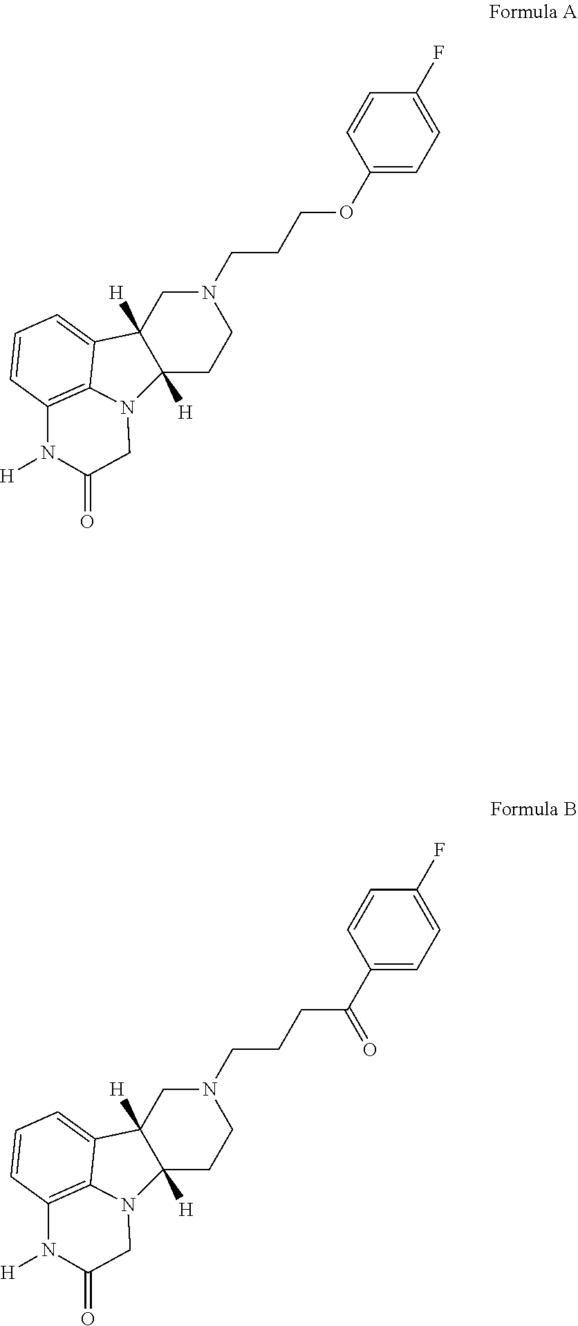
C12([H])CCN(CCCOC3=CC=C(F)C=C3)CC1([H])C1=CC=CC3=C1N2CC(=O)N3[H].C12([H])CCN(CCCC(C3=CC=C(F)C=C3)=O)CC1([H])C1=CC=CC3=C1N2CC(=O)N3[H]
